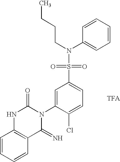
CCCCN(C1=CC=CC=C1)S(C1=CC=C(Cl)C(N2C(=O)NC3=C(C2=N)C=CC=C3)=C1)(=O)=O
